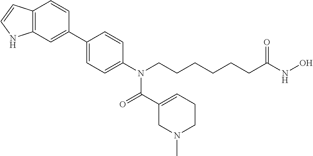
C1(C2=CC3=C(C=C2)C=CN3)=CC=C(N(CCCCCCC(NO)=O)C(=O)C2=CCCN(C)C2)C=C1
